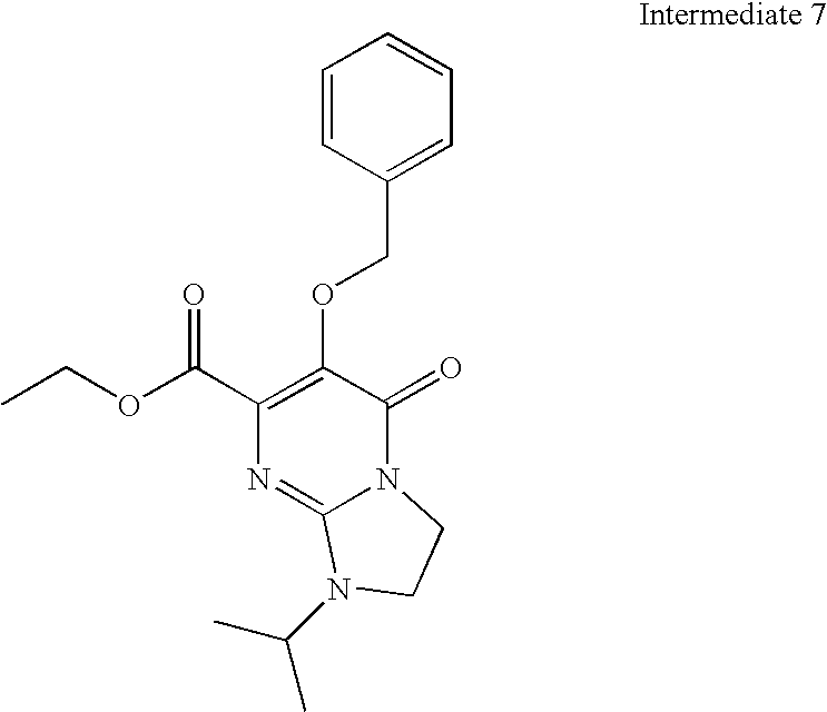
C(OC(C1=C(OCC2=CC=CC=C2)C(=O)N2C(=N1)N(C(C)C)CC2)=O)C
